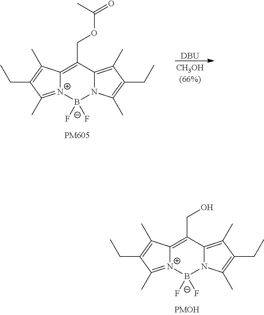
C12=C(CO)C3=C(C)C(CC)=C(C)N3B([F-])(F)[N+]1=C(C)C(CC)=C2C.[DBU].C12=C(COC(=O)C)C3=C(C)C(CC)=C(C)N3B([F-])(F)[N+]1=C(C)C(CC)=C2C
